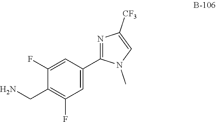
C1=C(C2=NC([CF3])=CN2C)C=C(F)C(CN)=C1F
